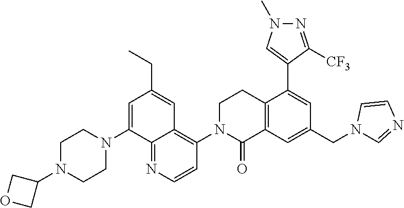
N1(C2=CC(CC)=CC3=C(N4C(=O)C5=C(CC4)C(C4=CN(C)N=C4[CF3])=CC(CN4C=NC=C4)=C5)C=CN=C23)CCN(C2COC2)CC1
